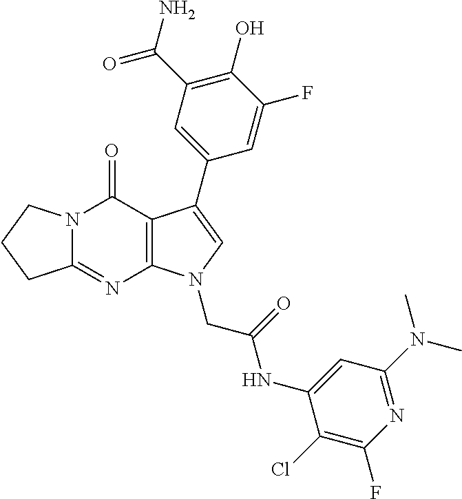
C12=NC3=C(C(=O)N1CCC2)C(C1=CC(C(N)=O)=C(O)C(F)=C1)=CN3CC(=O)NC1=CC(N(C)C)=NC(F)=C1Cl
